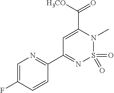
C(C1=CC(C2=NC=C(F)C=C2)=NS(=O)(=O)N1C)([H3CO])=O
